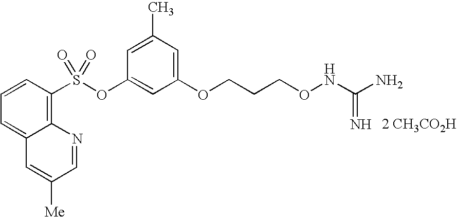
C12=CC=CC(S(OC3=CC(OCCCONC(N)=N)=CC(C)=C3)(=O)=O)=C1N=CC([Me])=C2.[2 CH3CO2H]
